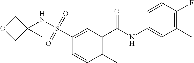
C1(C)=C(C(NC2=CC(C)=C(F)C=C2)=O)C=C(S(=O)(=O)NC2(C)COC2)C=C1
